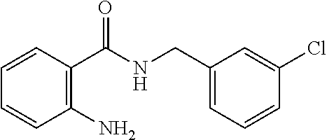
C1(N)=C(C(NCC2=CC=CC(Cl)=C2)=O)C=CC=C1
